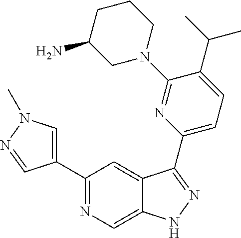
C1(C2=CN(C)N=C2)=NC=C2C(=C1)C(C1=CC=C(C(C)C)C(N3CCCC(N)C3)=N1)=NN2
